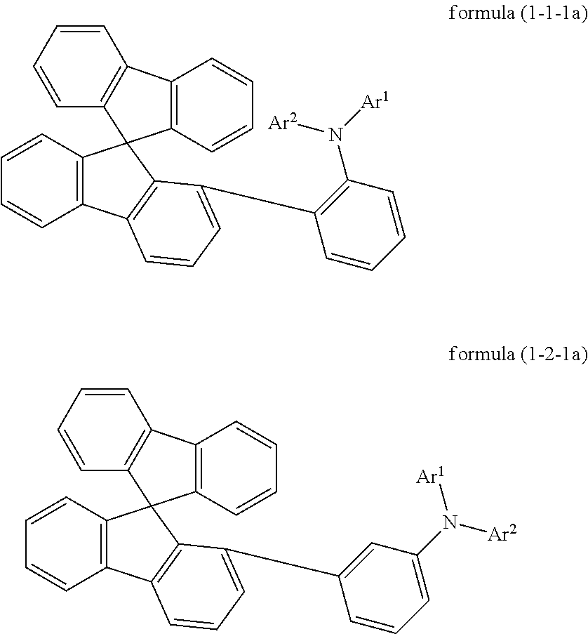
C12=C(C=CC=C1)C1(C3=C2C=CC=C3C2=C(N([Ar2])[Ar1])C=CC=C2)C2=C(C=CC=C2)C2=C1C=CC=C2.C12=C(C=CC=C1)C1(C3=C2C=CC=C3C2=CC(N([Ar2])[Ar1])=CC=C2)C2=C(C=CC=C2)C2=C1C=CC=C2
